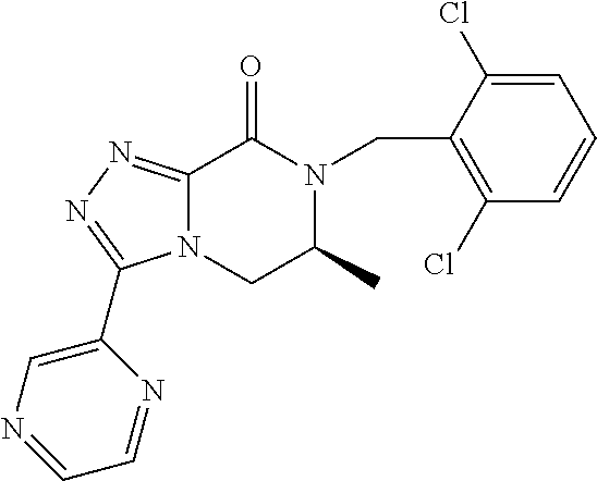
C12=NN=C(C3=CN=CC=N3)N1CC(C)N(CC1=C(Cl)C=CC=C1Cl)C2=O
